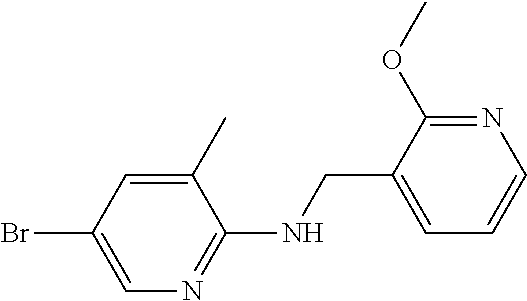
BrC1=CN=C(NCC2=CC=CN=C2OC)C(C)=C1
